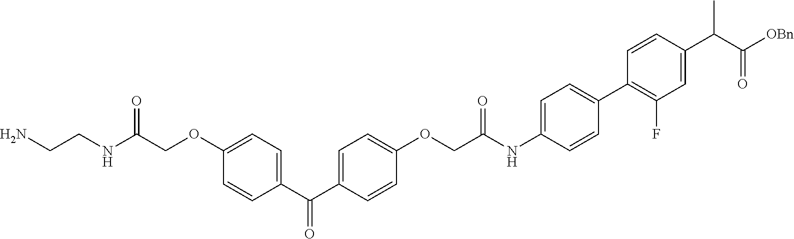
[OBn]C(C(C1=CC(F)=C(C2=CC=C(NC(COC3=CC=C(C(C4=CC=C(OCC(NCCN)=O)C=C4)=O)C=C3)=O)C=C2)C=C1)C)=O
